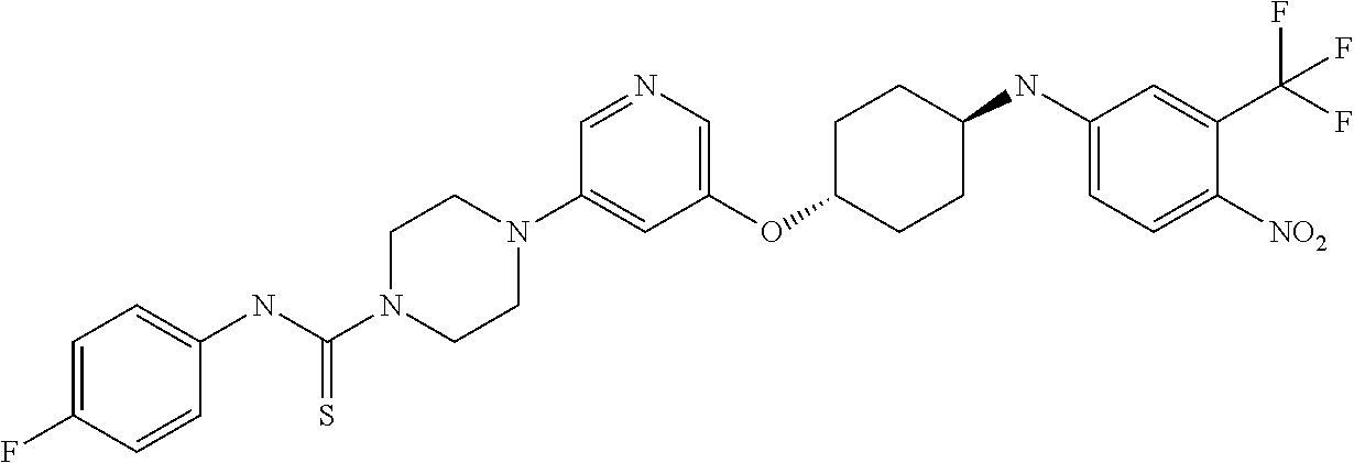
C1(OC2CCC(NC3=CC=C([NO2])C(C(F)(F)F)=C3)CC2)=CN=CC(N2CCN(C(NC3=CC=C(F)C=C3)=S)CC2)=C1
